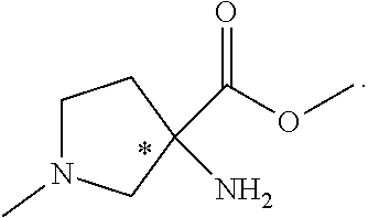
C1N(C)CC(C(=O)OC)(N)C1
